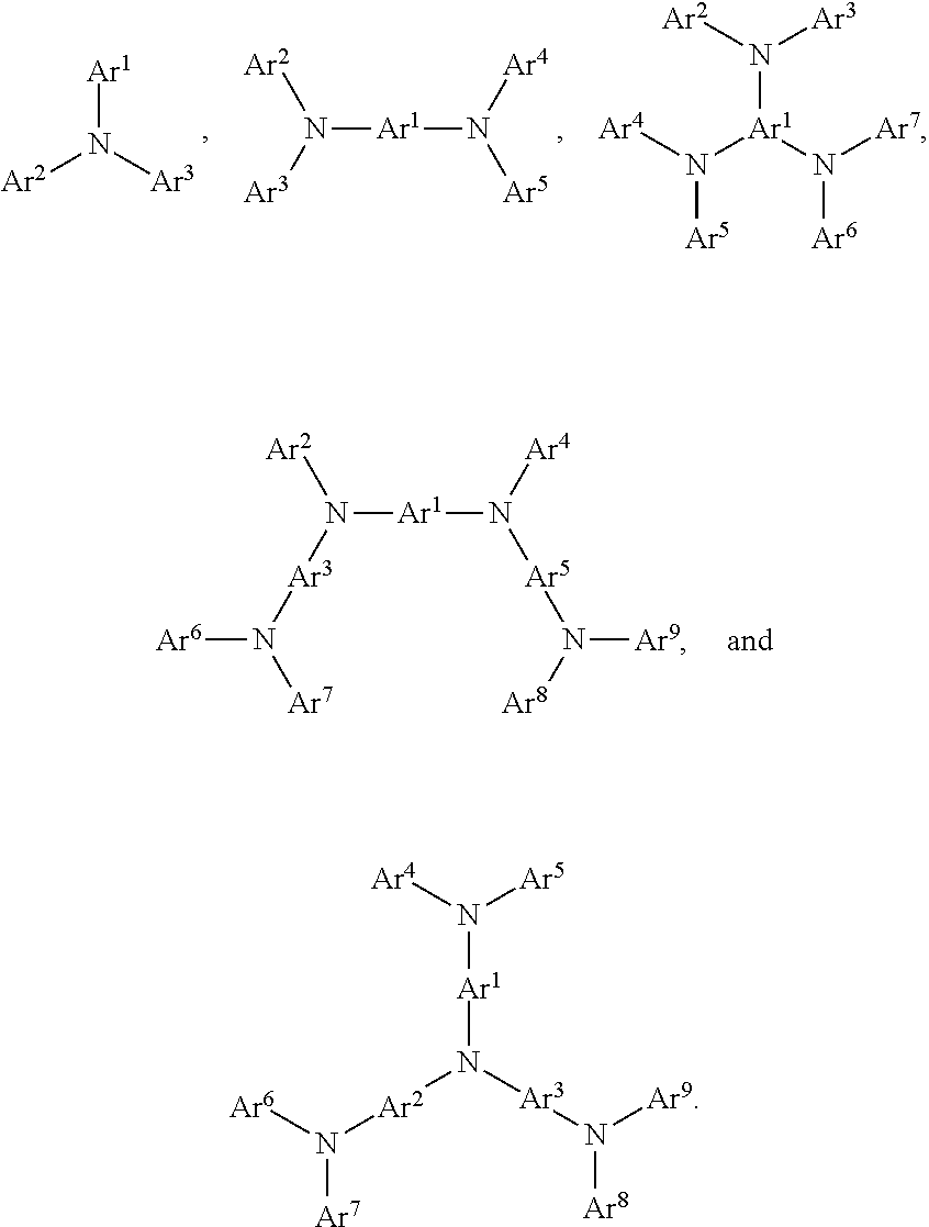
[Ar1]N([Ar3])[Ar2].N([Ar1]N([Ar5])[Ar4])([Ar3])[Ar2].[Ar4]N([Ar1](N([Ar7])[Ar6])N([Ar2])[Ar3])[Ar5].N([Ar1]N([Ar5]N([Ar8])[Ar9])[Ar4])([Ar3]N([Ar7])[Ar6])[Ar2].N([Ar7])([Ar6])[Ar2]N([Ar3]N([Ar9])[Ar8])[Ar1]N([Ar5])[Ar4]
